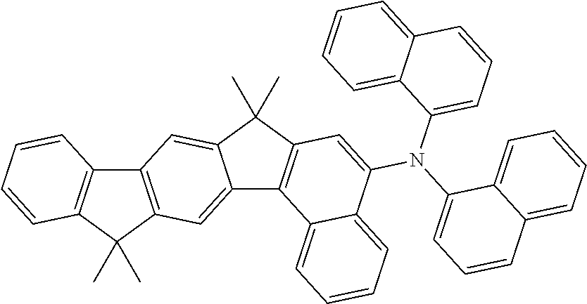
C12=C(C(C)(C)C3=C1C=CC=C3)C=C1C(=C2)C(C)(C)C2=C1C1=CC=CC=C1C(N(C1=CC=CC3=CC=CC=C13)C1=CC=CC3=CC=CC=C13)=C2
